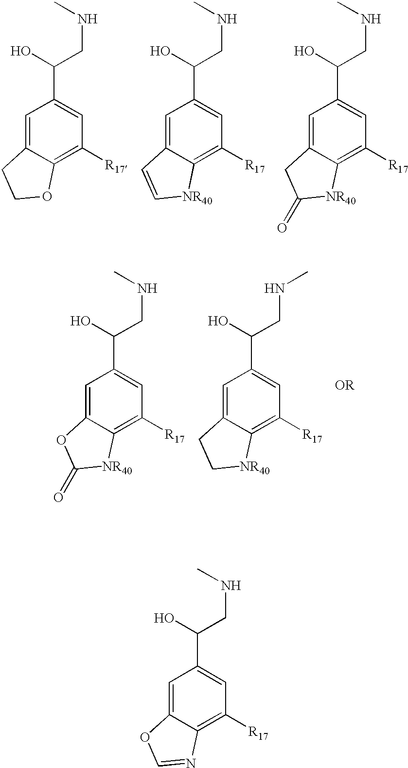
C1=C2C(=C([R17])C=C1C(O)CNC)N=CO2.C1=C2C(=C([R17])C=C1C(O)CNC)OCC2.C1=C2C(=C([R17])C=C1C(O)CNC)[NR40]C=C2.C1=C2C(=C([R17])C=C1C(O)CNC)[NR40]C(=O)C2.C1=C2C(=C([R17])C=C1C(O)CNC)[NR40]C(=O)O2.C1=C2C(=C([R17])C=C1C(O)CNC)[NR40]CC2
